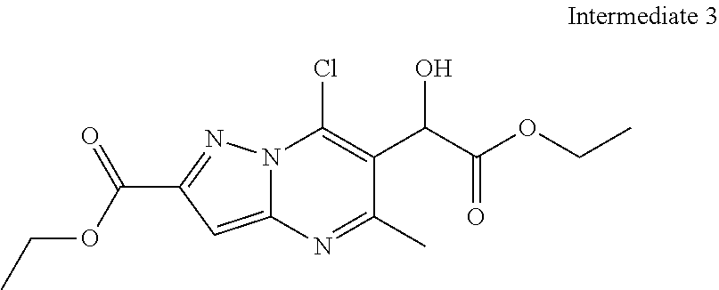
ClC1=C(C(C(OCC)=O)O)C(C)=NC2=CC(C(OCC)=O)=NN12
